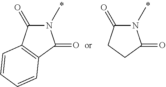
N1(C)C(=O)C2=C(C1=O)C=CC=C2.N1(C)C(=O)CCC1=O
